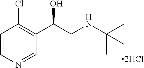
C1=CN=CC(C(CNC(C)(C)C)O)=C1Cl
